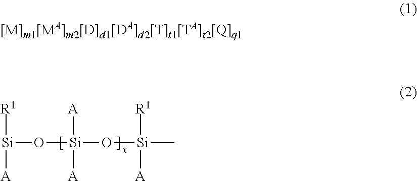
[Si]([R1])([A])O[Si]([A])([A])O[Si]([R1])([A])C
